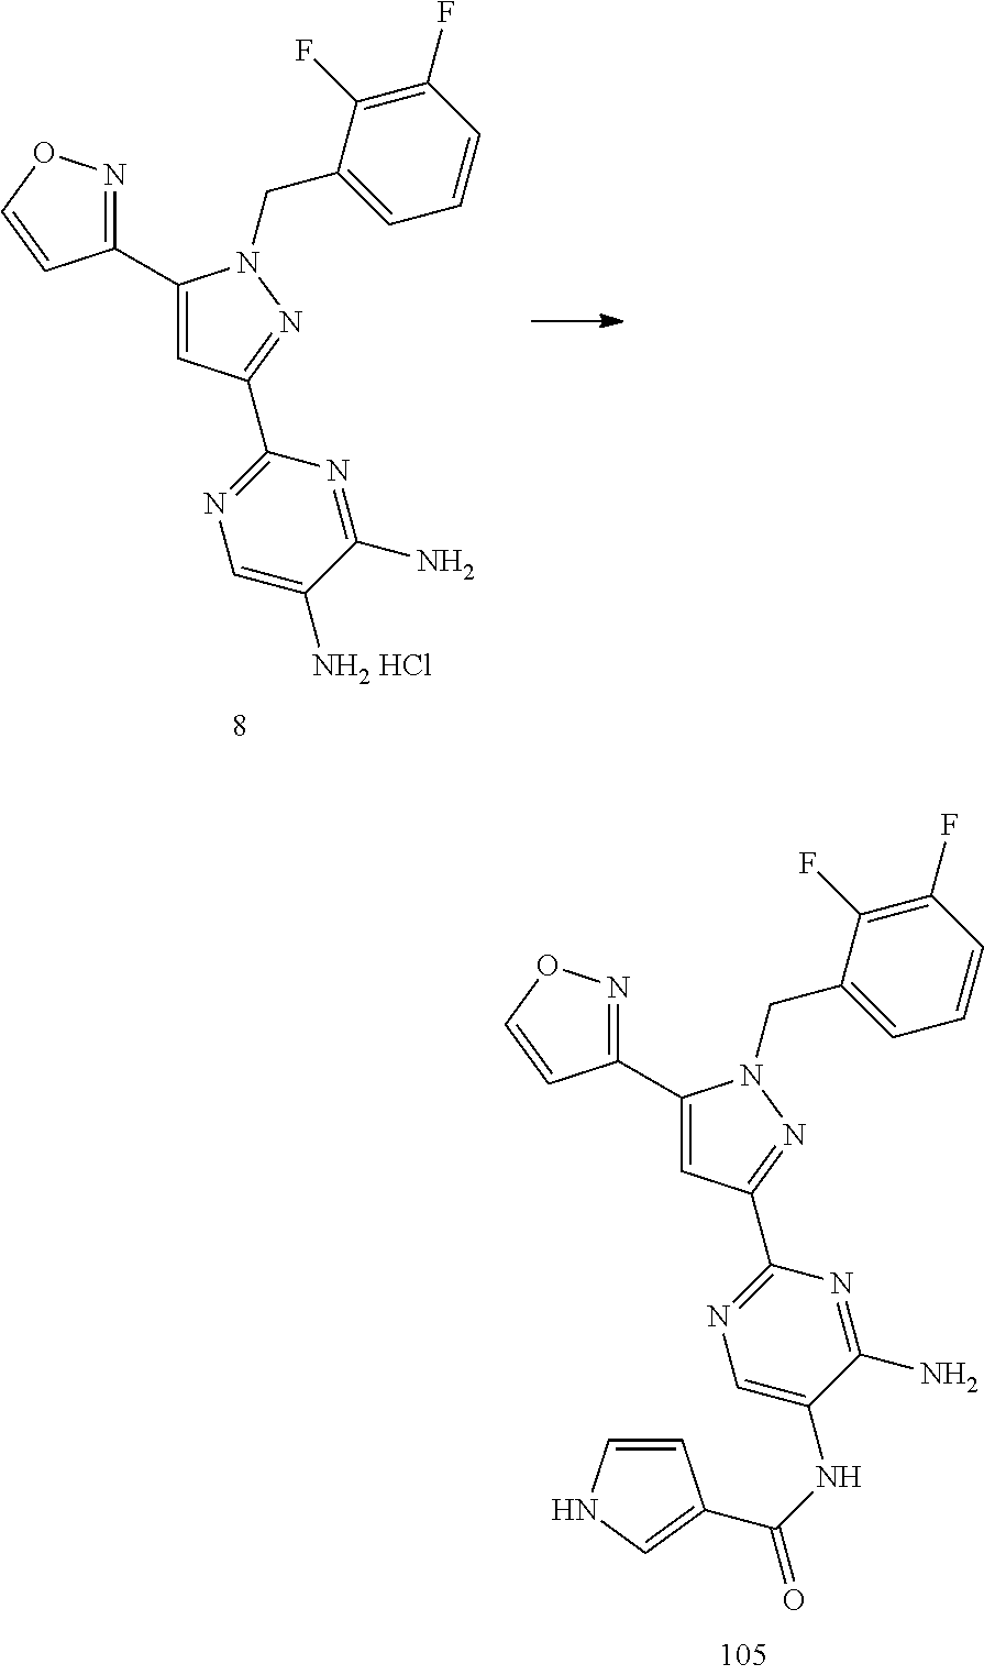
C1(C2=NOC=C2)=CC(C2=NC=C([NH2 HCl])C(N)=N2)=NN1CC1=CC=CC(F)=C1F.C1(C2=NOC=C2)=CC(C2=NC=C(NC(=O)C3=CNC=C3)C(N)=N2)=NN1CC1=CC=CC(F)=C1F
